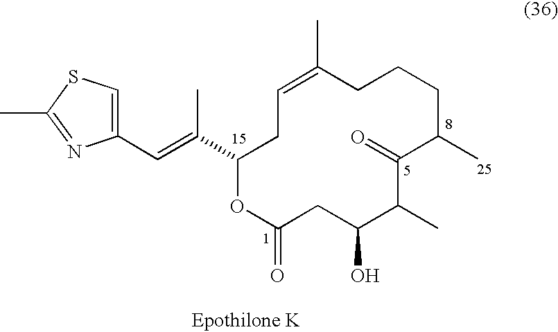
C1=C(C)CCCC(C)C(=O)C(C)C(O)CC(=O)OC(C(=CC2=CSC(C)=N2)C)C1
